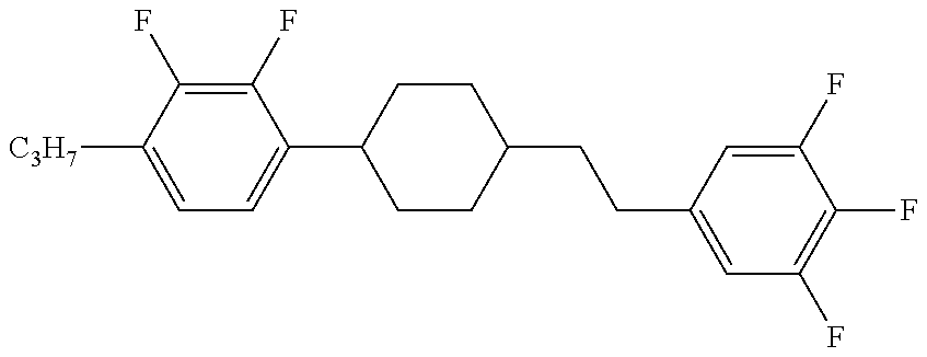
C1=C([C3H7])C(F)=C(F)C(C2CCC(CCC3=CC(F)=C(F)C(F)=C3)CC2)=C1
